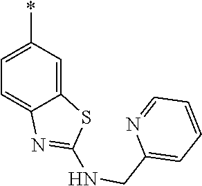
C12=CC(*)=CC=C1N=C(NCC1=CC=CC=N1)S2
